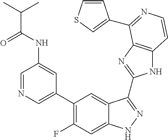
C1=C(C2=C(F)C=C3C(=C2)C(C2=NC4=C(N2)C=CN=C4C2=CSC=C2)=NN3)C=C(NC(=O)C(C)C)C=N1
